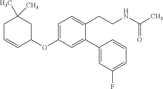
C1(OC2=CC=C(CCNC(C)=O)C(C3=CC(F)=CC=C3)=C2)CC(C)(C)CC=C1
